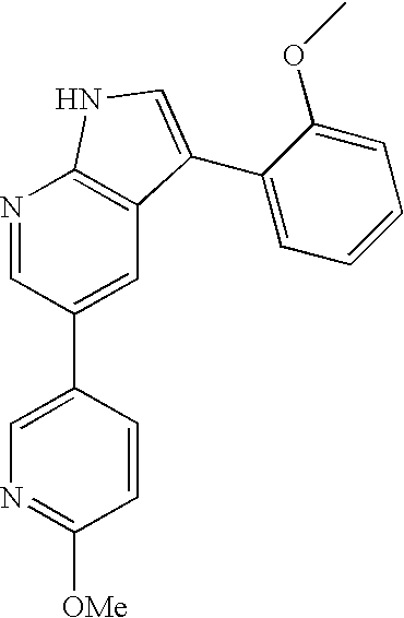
C1=CC(C2=CC3=C(N=C2)NC=C3C2=CC=CC=C2OC)=CN=C1[OMe]
